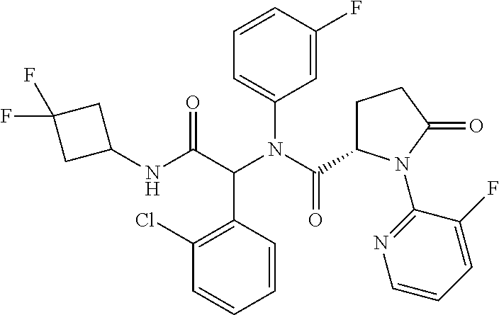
C1=CC(F)=CC(N(C(=O)C2CCC(=O)N2C2=NC=CC=C2F)C(C(NC2CC(F)(F)C2)=O)C2=C(Cl)C=CC=C2)=C1
